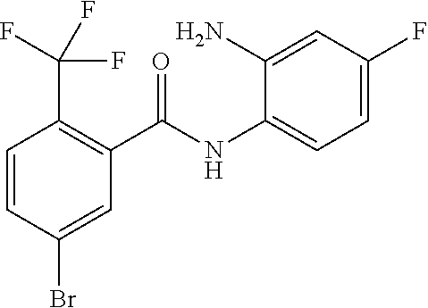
C1=C(F)C=C(N)C(NC(C2=C(C(F)(F)F)C=CC(Br)=C2)=O)=C1
